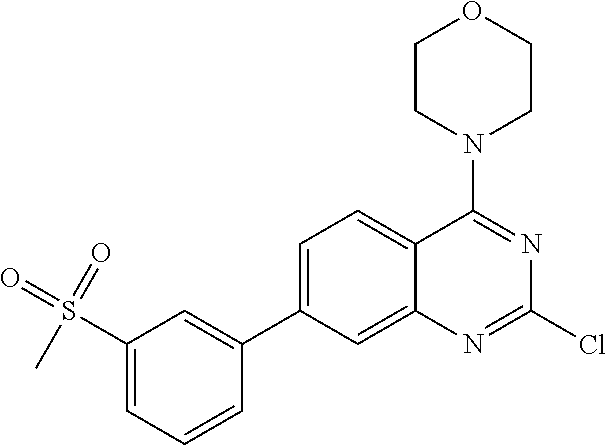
C1=C(C2=CC(S(C)(=O)=O)=CC=C2)C=C2C(=C1)C(N1CCOCC1)=NC(Cl)=N2
